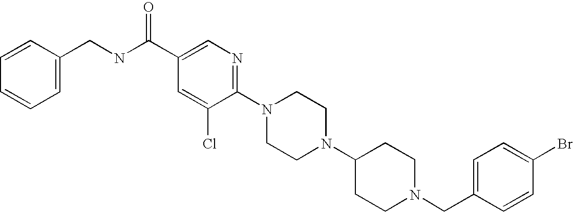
C1(Br)=CC=C(CN2CCC(N3CCN(C4=NC=C(C(NCC5=CC=CC=C5)=O)C=C4Cl)CC3)CC2)C=C1
